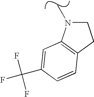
C1N(C)C2=C(C1)C=CC(C(F)(F)F)=C2
